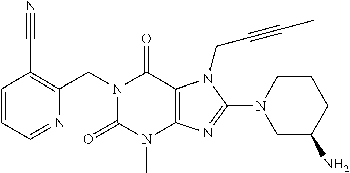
C1(CN2C(=O)N(C)C3=C(C2=O)N(CC#CC)C(N2CC(N)CCC2)=N3)=C(C#N)C=CC=N1
